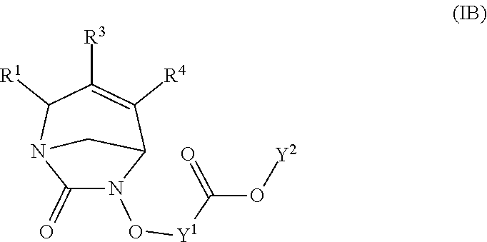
C1(=O)N(O[Y1]C(O[Y2])=O)C2C([R4])=C([R3])C([R1])N1C2
